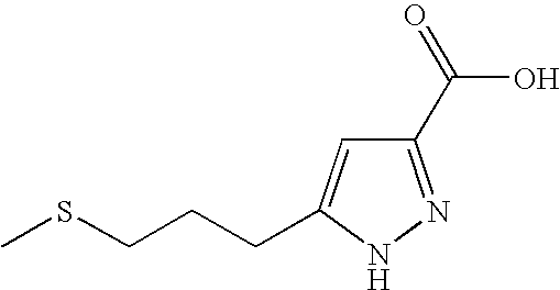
C1(C(=O)O)=NNC(CCCSC)=C1
